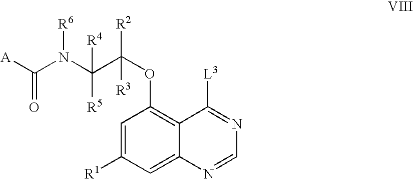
C1=C([R1])C=C2C(=C1OC(C(N(C([A])=O)[R6])([R5])[R4])([R2])[R3])C([L3])=NC=N2
